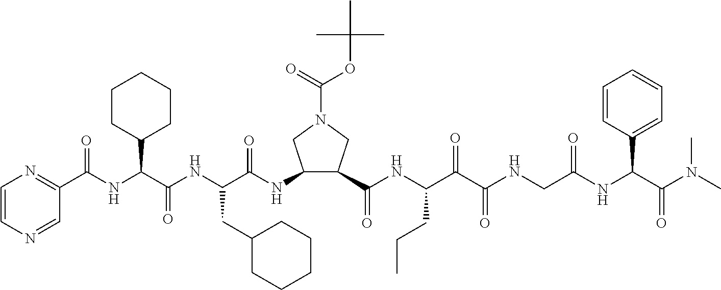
C1(C(NC(C(NC(C(=O)NC2C(C(=O)NC(C(C(NCC(NC(C(N(C)C)=O)C3=CC=CC=C3)=O)=O)=O)CCC)CN(C(=O)OC(C)(C)C)C2)CC2CCCCC2)=O)C2CCCCC2)=O)=NC=CN=C1
